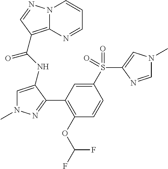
N12C(=C(C(NC3=CN(C)N=C3C3=C(OC(F)F)C=CC(S(C4=CN(C)C=N4)(=O)=O)=C3)=O)C=N1)N=CC=C2
